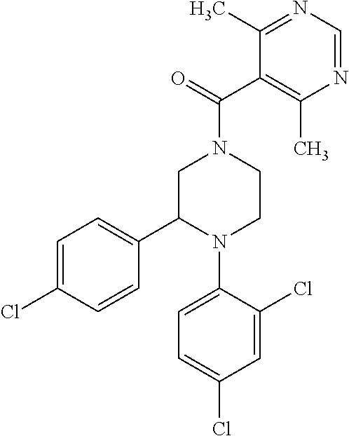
C1C(C2=CC=C(Cl)C=C2)N(C2=CC=C(Cl)C=C2Cl)CCN1C(=O)C1=C(C)N=CN=C1C
